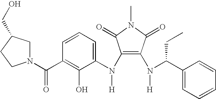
C1=CC(C(N2CC(CO)CC2)=O)=C(O)C(N(C2=C(N([H])C(C3=CC=CC=C3)CC)C(=O)N(C)C2=O)[H])=C1
